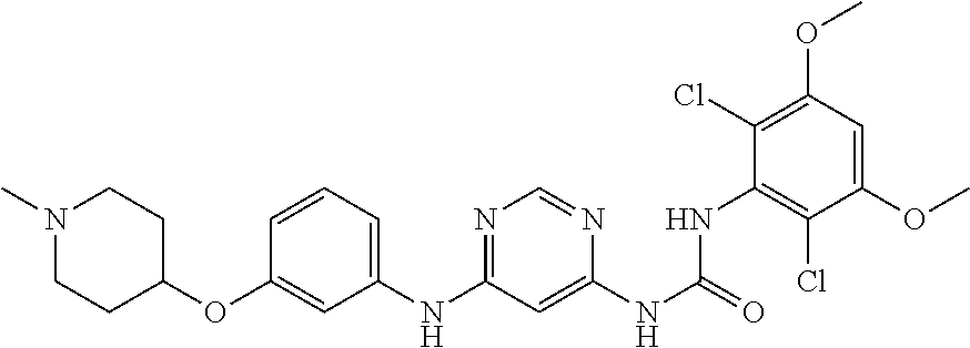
CN1CCC(OC2=CC(NC3=NC=NC(NC(NC4=C(Cl)C(OC)=CC(OC)=C4Cl)=O)=C3)=CC=C2)CC1
